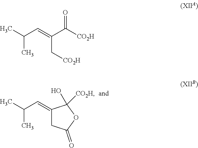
CC(C=C1CC(=O)OC1(O)[CO2H])C.CC(C=C(C([CO2H])=O)C[CO2H])C
